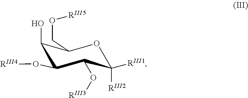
O1C([RIII2])([RIII1])C(O[RIII3])C(O[RIII4])C(O)C1CO[RIII5]
